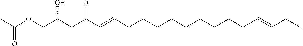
CC(=O)OCC(CC(=O)C=CCCCCCCCCCC=CCC)O
